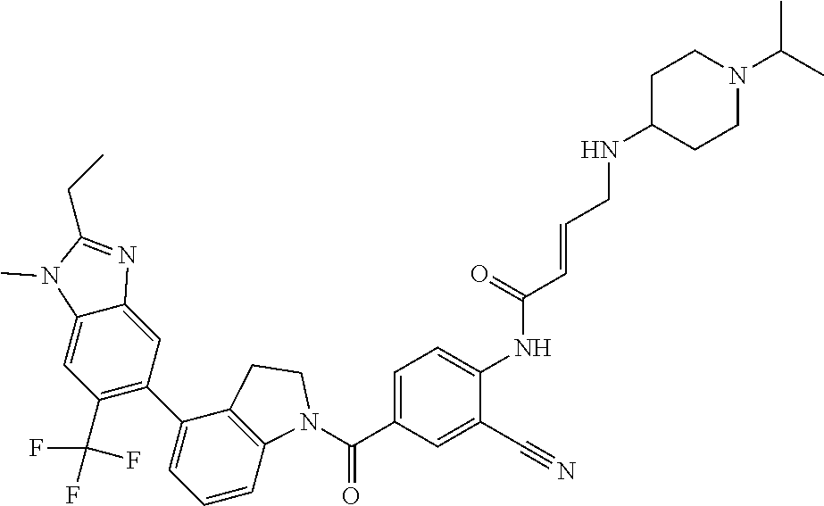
C(C1=CC=C(NC(C=CCNC2CCN(C(C)C)CC2)=O)C(C#N)=C1)(=O)N1C2=C(C(C3=C(C(F)(F)F)C=C4C(=C3)N=C(CC)N4C)=CC=C2)CC1
